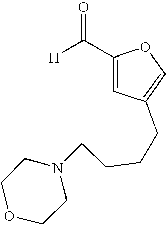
C1(C([H])=O)=CC(CCCCN2CCOCC2)=CO1
